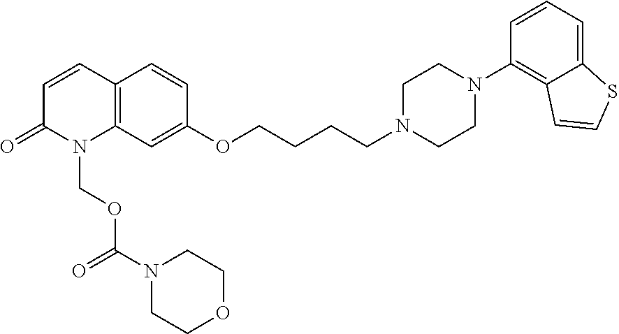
N1(CCCCOC2=CC3=C(C=C2)C=CC(=O)N3COC(N2CCOCC2)=O)CCN(C2=C3C(=CC=C2)SC=C3)CC1
